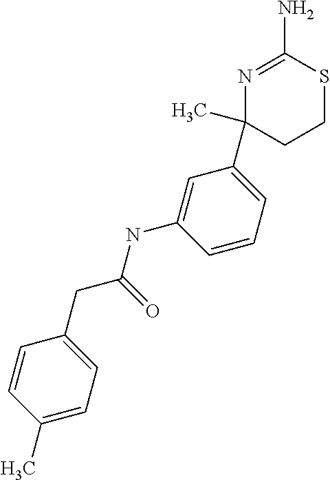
C1(C)(C2=CC=CC(NC(CC3=CC=C(C)C=C3)=O)=C2)N=C(N)SCC1
